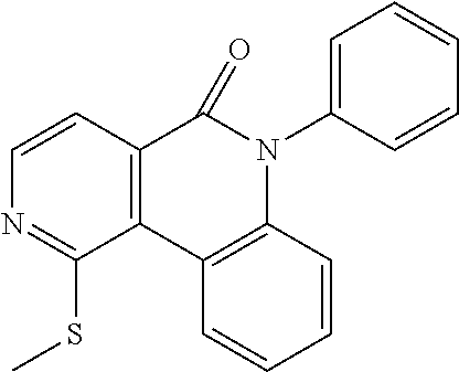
C12=C(C3=C(N(C4=CC=CC=C4)C1=O)C=CC=C3)C(SC)=NC=C2
